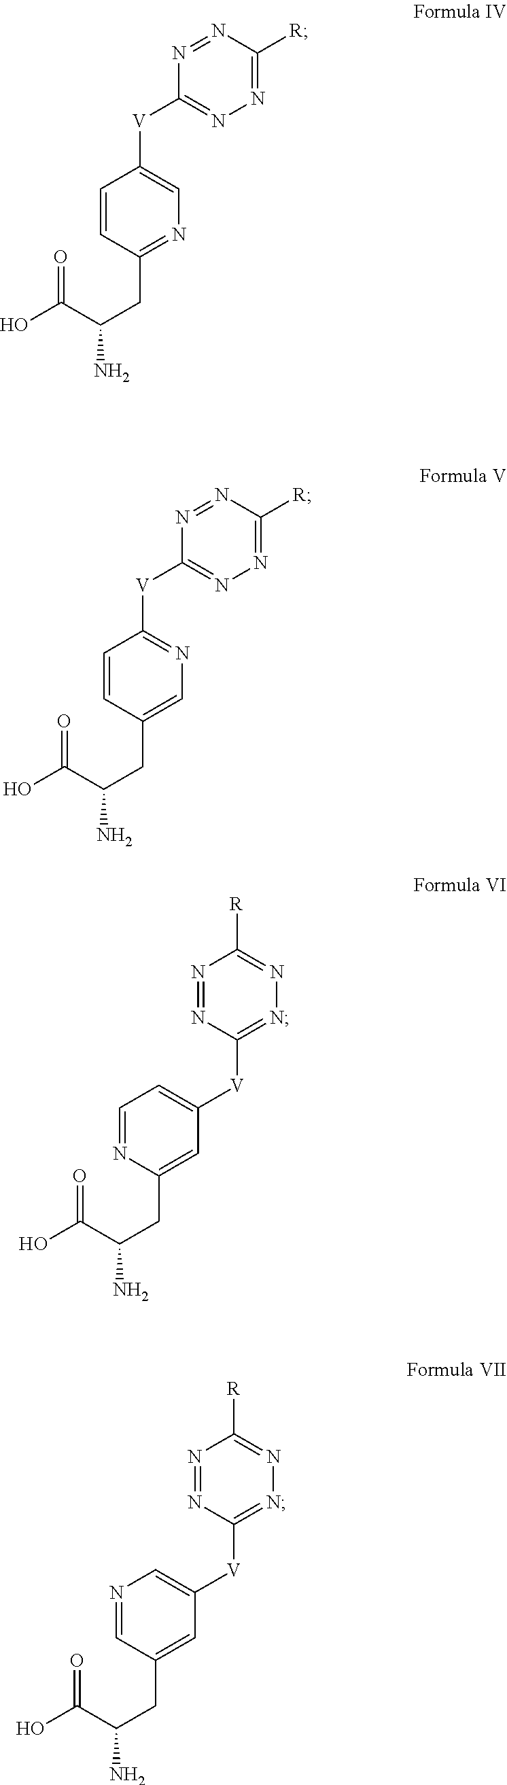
C1=CC(CC(N)C(O)=O)=NC=C1[V]C1=NN=C([R])N=N1.C1=CC(CC(N)C(O)=O)=CN=C1[V]C1=NN=C([R])N=N1.C1=NC(CC(N)C(O)=O)=CC([V]C2=NN=C([R])N=N2)=C1.N1=CC(CC(N)C(O)=O)=CC([V]C2=NN=C([R])N=N2)=C1
